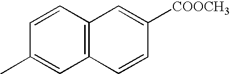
C12=C(C=CC(C)=C1)C=C([COOCH3])C=C2
